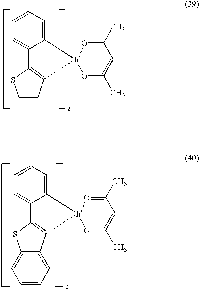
C1=CC=C2C(=C1)C1=C([Ir]23O=C(C)C=C(C)O3)C=CS1.C1=CC=C2C(=C1)C1=C([Ir]23O=C(C)C=C(C)O3)C2=CC=CC=C2S1
